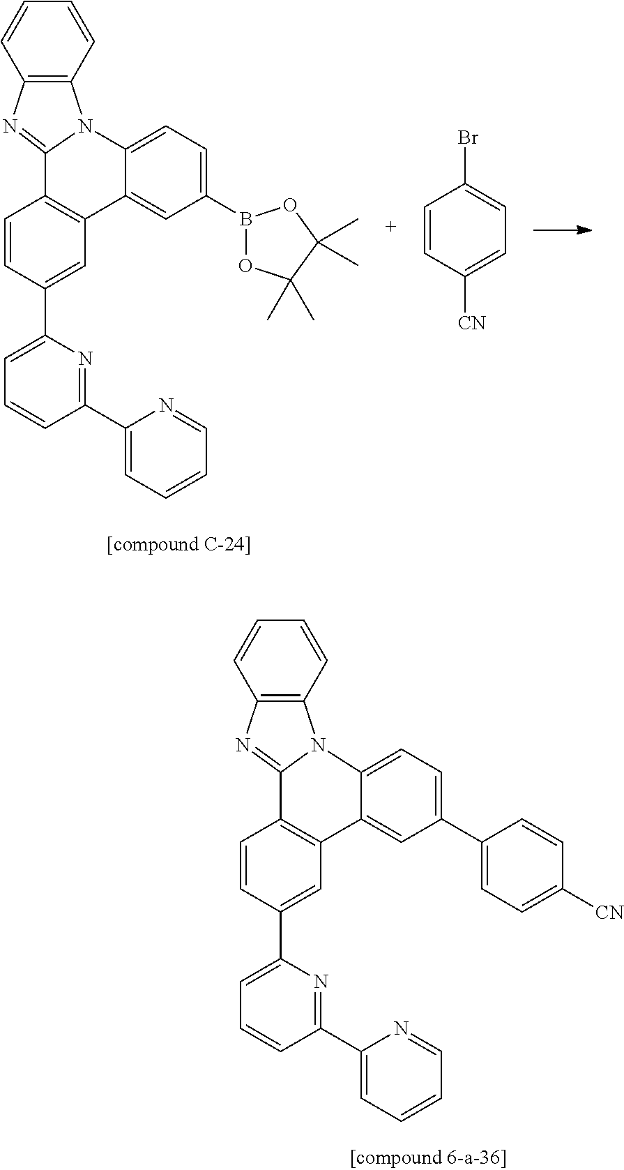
C1(C2=CC=CC(C3=CC=CC=N3)=N2)=CC2=C(C=C1)C1=NC3=C(C=CC=C3)N1C1=CC=C(B3OC(C)(C)C(C)(C)O3)C=C21.C1=CC([CN])=CC=C1Br.C1(C2=CC=CC(C3=CC=CC=N3)=N2)=CC2=C(C=C1)C1=NC3=C(C=CC=C3)N1C1=CC=C(C3=CC=C([CN])C=C3)C=C21
